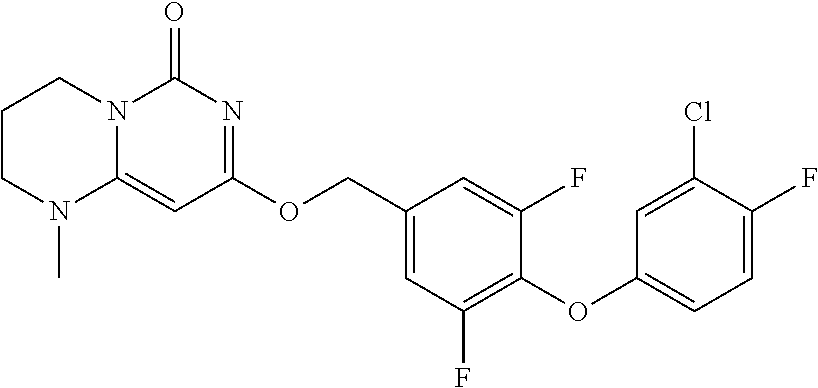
C1(OCC2=CC(F)=C(OC3=CC=C(F)C(Cl)=C3)C(F)=C2)=NC(=O)N2C(=C1)N(C)CCC2
